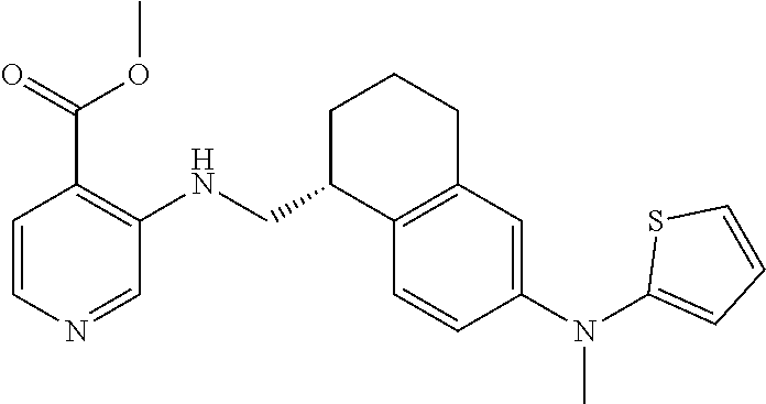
C1=CC(N(C2=CC=CS2)C)=CC2=C1C(CNC1=C(C(OC)=O)C=CN=C1)CCC2
